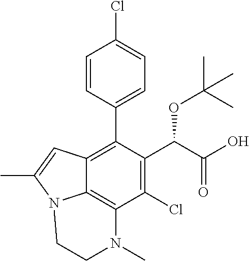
C1=CC(C2=C3C4=C(C(Cl)=C2C(C(O)=O)OC(C)(C)C)N(C)CCN4C(C)=C3)=CC=C1Cl
